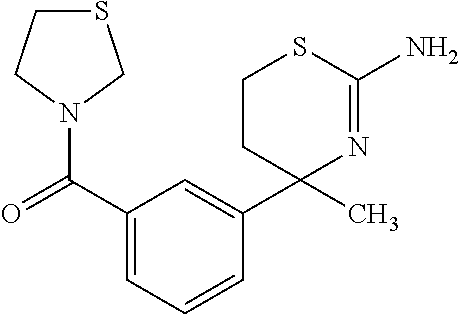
C1(C(=O)N2CSCC2)=CC=CC(C2(C)N=C(N)SCC2)=C1
